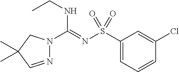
N1=CC(C)(C)CN1C(=NS(C1=CC=CC(Cl)=C1)(=O)=O)NCC
